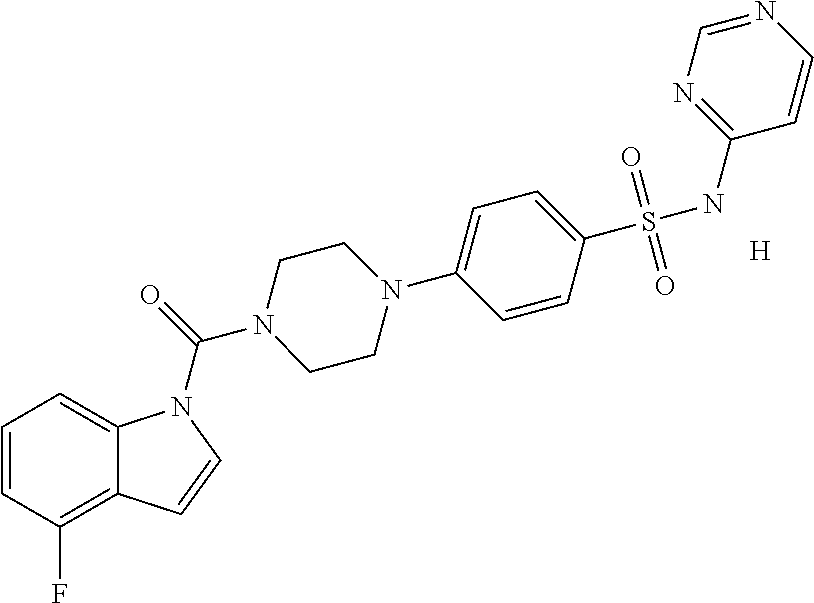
C1=CC(F)=C2C(=C1)N(C(=O)N1CCN(C3=CC=C(S(NC4=NC=NC=C4)(=O)=O)C=C3)CC1)C=C2.[H]
